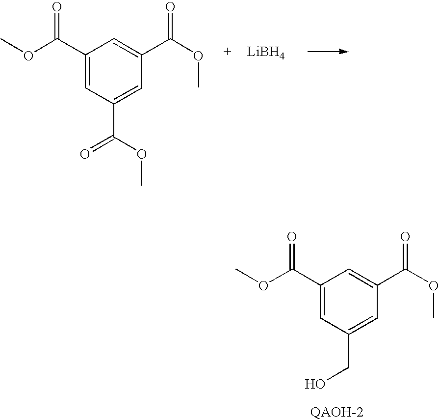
C1(C(OC)=O)=CC(C(=O)OC)=CC(C(OC)=O)=C1.[LiBH4].C1(C(OC)=O)=CC(CO)=CC(C(OC)=O)=C1
